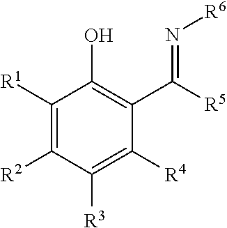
C1([R1])=C([R2])C([R3])=C([R4])C(C([R5])=N[R6])=C1O
